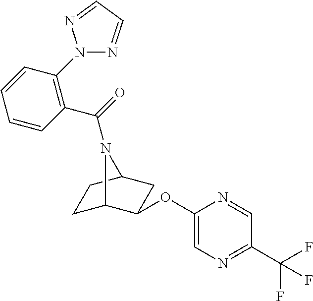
C1C2C(OC3=CN=C(C(F)(F)F)C=N3)CC(C1)N2C(=O)C1=C(N2N=CC=N2)C=CC=C1
